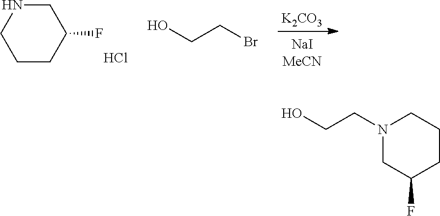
C1NCCCC1F.Cl.[K2CO3].OCCBr.N1(CCO)CC(F)CCC1
